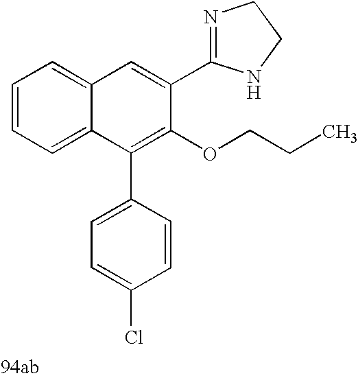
C1=C(C2=NCCN2)C(OCCC)=C(C2=CC=C(Cl)C=C2)C2=CC=CC=C12
